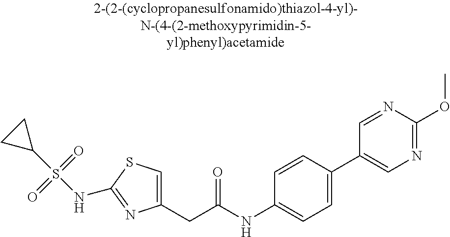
C1(CC(NC2=CC=C(C3=CN=C(OC)N=C3)C=C2)=O)=CSC(NS(C2CC2)(=O)=O)=N1
